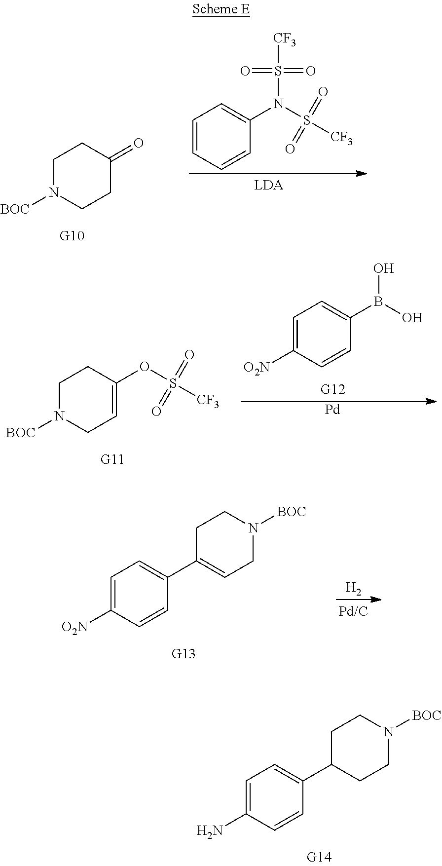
C1=C(N)C=CC(C2CCN([BOC])CC2)=C1.C1=CC=CC(N(S(=O)(=O)[CF3])S(=O)(=O)[CF3])=C1.C1N([BOC])CCC(=O)C1.C1N([BOC])CC=C(OS(=O)(=O)[CF3])C1.C1=C([O2N])C=CC(B(O)O)=C1.[Pd].C1=C([O2N])C=CC(C2=CCN([BOC])CC2)=C1.[H2]
